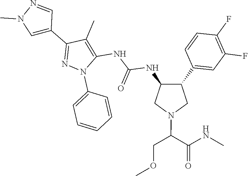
C1(C2=CN(C)N=C2)=NN(C2=CC=CC=C2)C(NC(NC2C(C3=CC(F)=C(F)C=C3)CN(C(C(NC)=O)COC)C2)=O)=C1C
